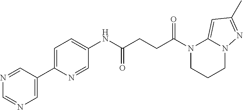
N1=CC(C2=CC=C(NC(CCC(N3CCCN4C3=CC(C)=N4)=O)=O)C=N2)=CN=C1
